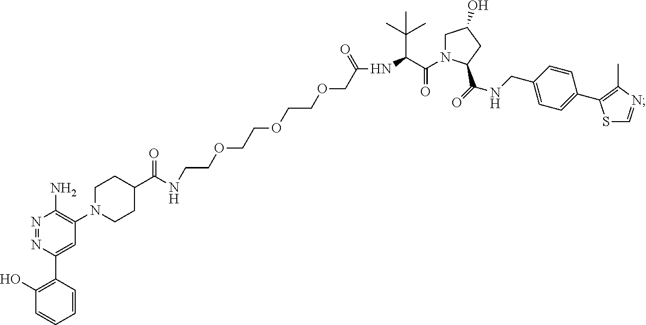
C1N(C(C(NC(COCCOCCOCCNC(C2CCN(C3=C(N)N=NC(C4=C(O)C=CC=C4)=C3)CC2)=O)=O)C(C)(C)C)=O)C(C(NCC2=CC=C(C3=C(C)N=CS3)C=C2)=O)CC1O
